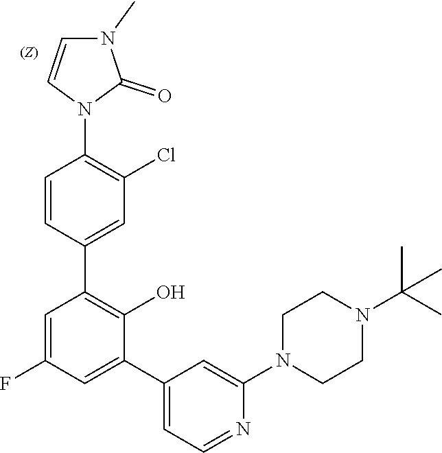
C1N(C2=CC(C3=CC(F)=CC(C4=CC(Cl)=C(N5C=CN(C)C5=O)C=C4)=C3O)=CC=N2)CCN(C(C)(C)C)C1
